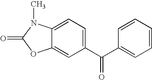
C12=CC(C(C3=CC=CC=C3)=O)=CC=C1N(C)C(=O)O2
